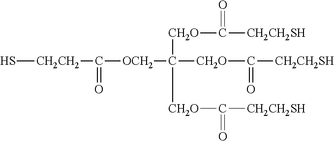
S[CH2CH2]C([OCH2]C([CH2O]C([CH2CH2SH])=O)([CH2O]C([CH2CH2SH])=O)[CH2O]C([CH2CH2SH])=O)=O
